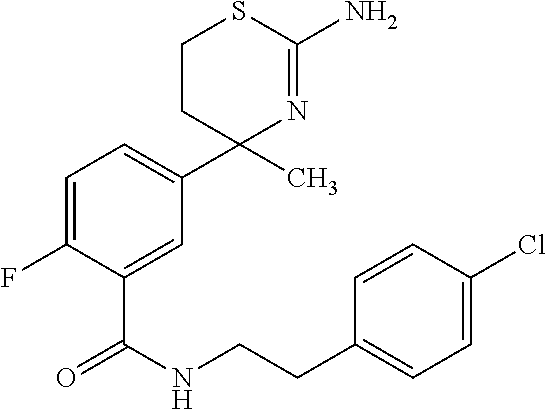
C1=C(F)C(C(NCCC2=CC=C(Cl)C=C2)=O)=CC(C2(C)CCSC(N)=N2)=C1
